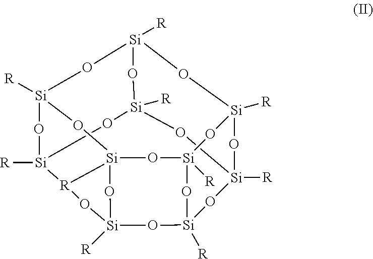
[Si]12([R])O[Si]3([R])O[Si]4([R])O[Si]5([R])O[Si]([R])(O3)O[Si]3([R])O[Si]6([R])O[Si]([R])(O[Si]([R])(O5)O3)O[Si](O4)(O1)[R]6O2
